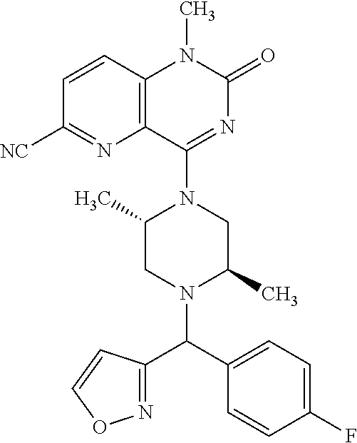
C1=CC2=C(N=C1[NC])C(N1C(C)CN(C(C3=CC=C(F)C=C3)C3=NOC=C3)C(C)C1)=NC(=O)N2C
